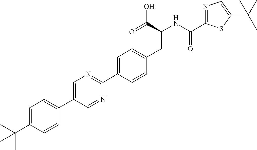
CC(C1=CC=C(C2=CN=C(C3=CC=C(CC(C(O)=O)NC(=O)C4=NC=C(C(C)(C)C)S4)C=C3)N=C2)C=C1)(C)C
